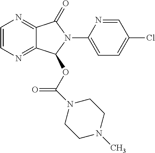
C1=CN=C2C(=N1)C(=O)N(C1=CC=C(Cl)C=N1)C2OC(N1CCN(C)CC1)=O
